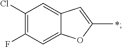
C1=C2C(=CC(F)=C1Cl)OC(C)=C2.*
